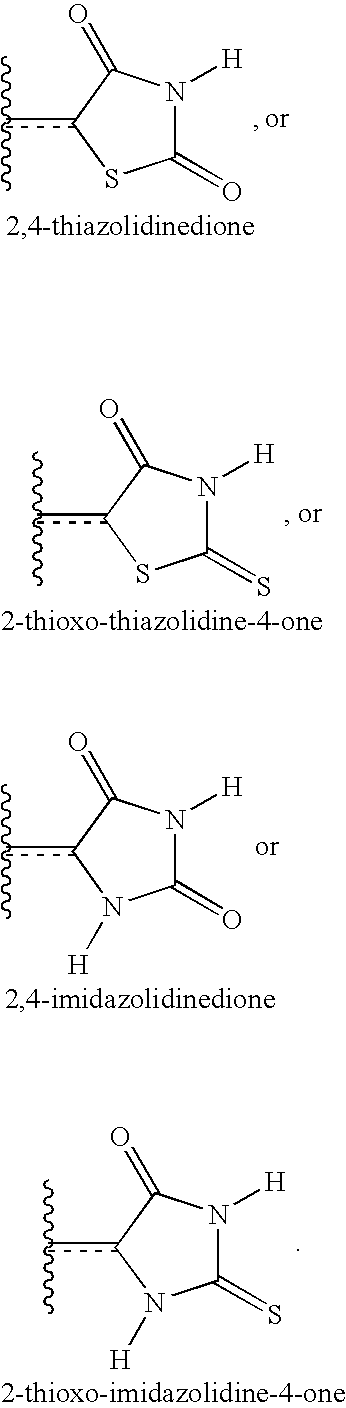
c(c1SC(=O)N([H])C1=O)(C)C.c(c1SC(=S)N([H])C1=O)(C)C.c(c1N([H])C(=O)N([H])C1=O)(C)C.c(c1N([H])C(=S)N([H])C1=O)(C)C
